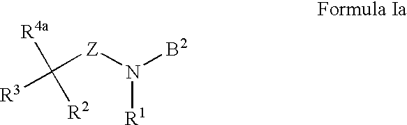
[B2]N([Z]C([R3])([R4a])[R2])[R1]
